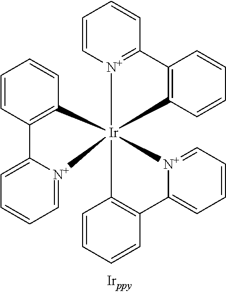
C1=C[N+]2=C(C=C1)C1=C(C=CC=C1)[Ir]213([N+]2=CC=CC=C2C2=C1C=CC=C2)C1=C(C=CC=C1)C1=CC=CC=[N+]31
